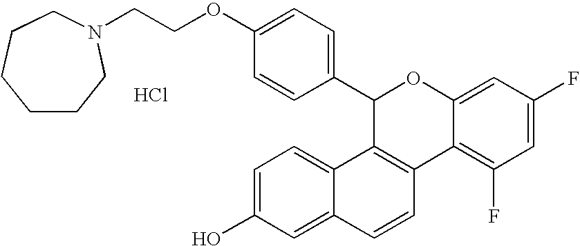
Cl.C1(C2=CC=C(OCCN3CCCCCC3)C=C2)C2=C(C3=C(F)C=C(F)C=C3O1)C=CC1=CC(O)=CC=C21
